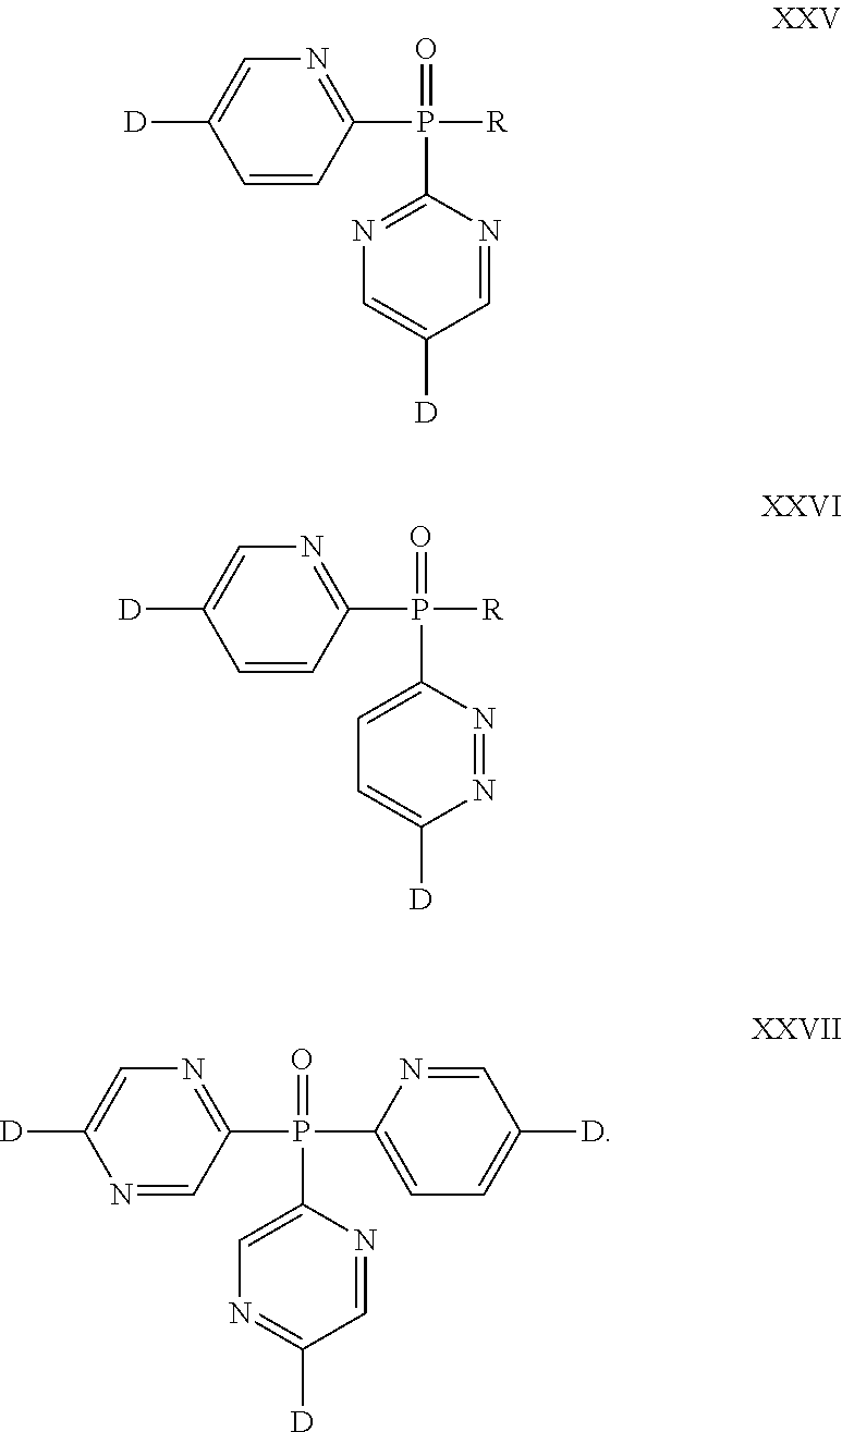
N1=C(P([R])(=O)C2=CC=C([D])N=N2)C=CC([D])=C1.N1=C(P(C2=CC=C([D])C=N2)(=O)C2=CN=C([D])C=N2)C=NC([D])=C1.N1=C(P([R])(=O)C2=NC=C([D])C=N2)C=CC([D])=C1
